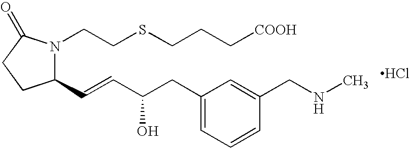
C1(C=CC(CC2=CC=CC(CNC)=C2)O)N(CCSCCC[COOH])C(=O)CC1.[HCl]
